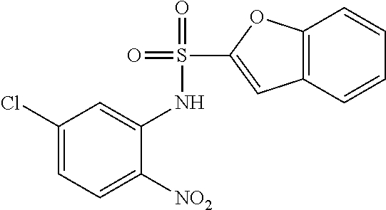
C1(Cl)=CC=C([NO2])C(NS(=O)(=O)C2=CC3=C(O2)C=CC=C3)=C1
